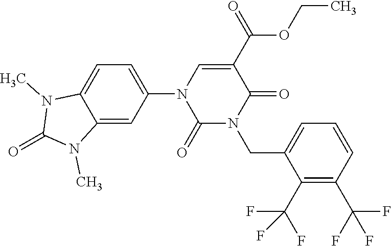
C1(N2C(=O)N(CC3=CC=CC(C(F)(F)F)=C3C(F)(F)F)C(=O)C(C(OCC)=O)=C2)=CC=C2C(=C1)N(C)C(=O)N2C
